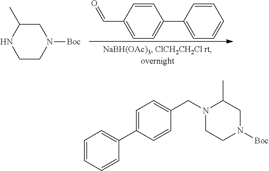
C1=CC(C=O)=CC=C1C1=CC=CC=C1.C1C(C)NCCN1[Boc].C1=CC=CC(C2=CC=C(CN3CCN([Boc])CC3C)C=C2)=C1
